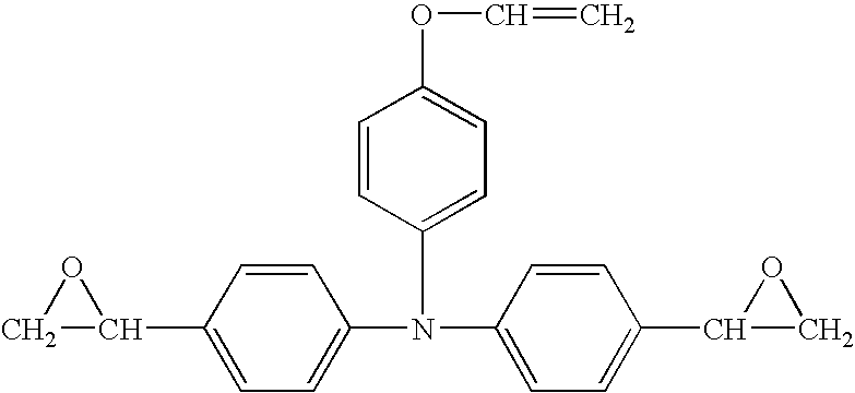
C1=C(N(C2=CC=C(C3CO3)C=C2)C2=CC=C(OC=C)C=C2)C=CC(C2OC2)=C1
